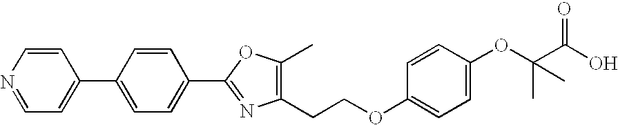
N1=CC=C(C2=CC=C(C3=NC(CCOC4=CC=C(OC(C(O)=O)(C)C)C=C4)=C(C)O3)C=C2)C=C1
